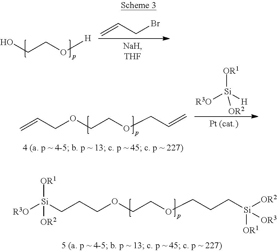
C(CCOCCOCCC[Si]([OR1])([OR2])[OR3])[Si]([R3O])([OR1])[OR2].C=CCBr.OCCO[H].[R3O][Si]([H])([OR1])[OR2].C=CCOCCOCC=C
